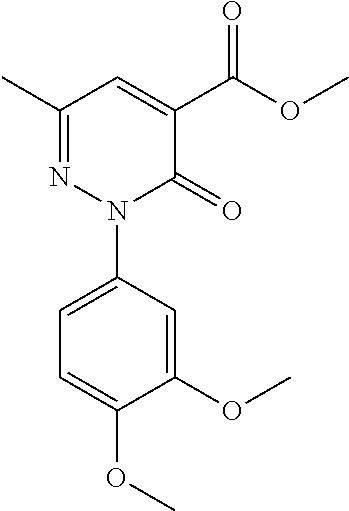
C1(C)=NN(C2=CC=C(OC)C(OC)=C2)C(=O)C(C(=O)OC)=C1
